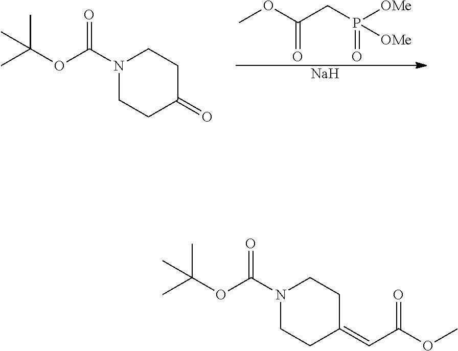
COC(CP([OMe])(=O)[OMe])=O.[Na].N1(C(OC(C)(C)C)=O)CCC(=O)CC1.N1(C(OC(C)(C)C)=O)CCC(=CC(OC)=O)CC1
